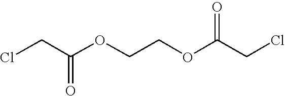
ClCC(OCCOC(CCl)=O)=O
